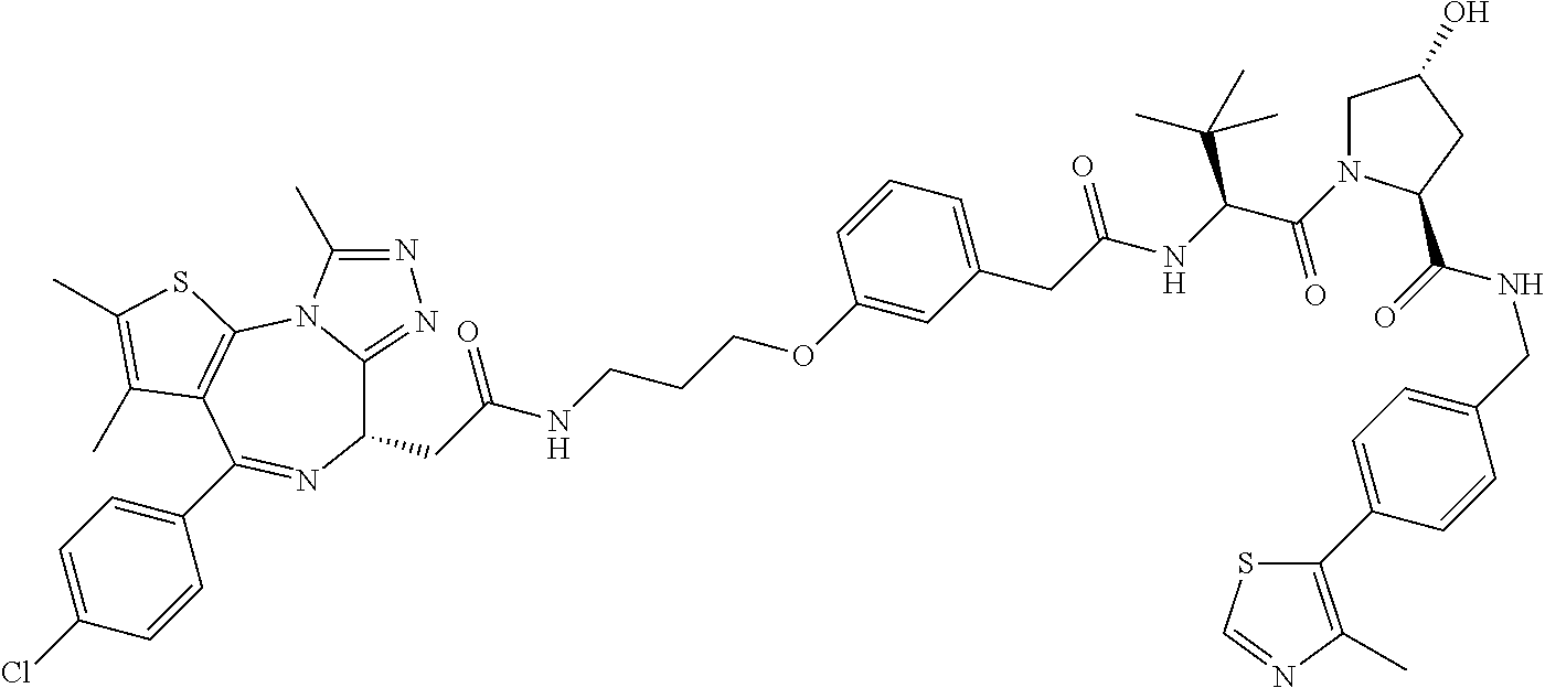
C1(CC(NCCCOC2=CC(CC(NC(C(=O)N3CC(O)CC3C(=O)NCC3=CC=C(C4=C(C)N=CS4)C=C3)C(C)(C)C)=O)=CC=C2)=O)C2=NN=C(C)N2C2=C(C(C3=CC=C(Cl)C=C3)=N1)C(C)=C(C)S2
